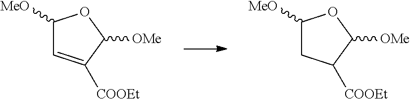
C1([MeO])CC([COOEt])C([OMe])O1.C1([MeO])C=C([COOEt])C([OMe])O1
